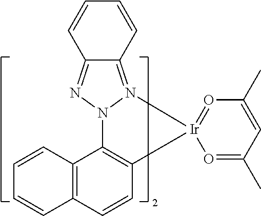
O1=C(C)C=C(C)O=[Ir]12C1=C(C3=C(C=C1)C=CC=C3)N1N2=C2C(=N1)C=CC=C2
